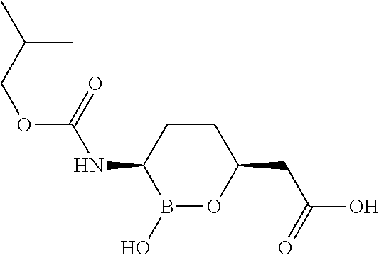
C1CC(NC(=O)OCC(C)C)B(O)OC1CC(O)=O
